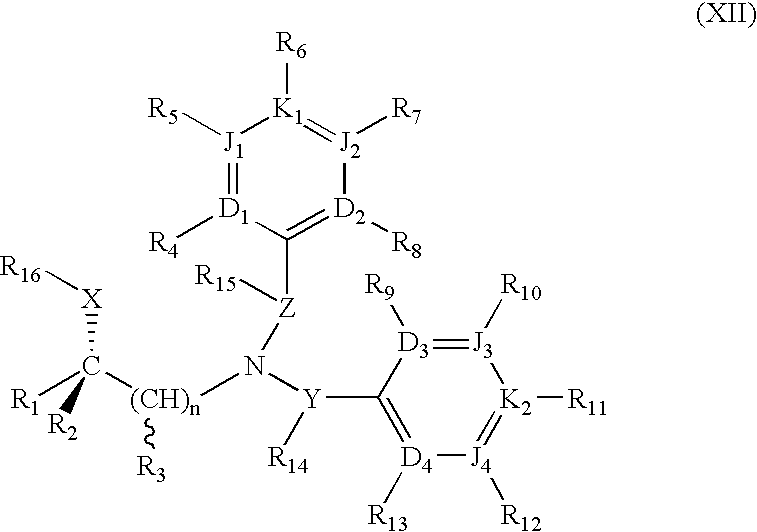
[J1]1([R5])=[D1]([R4])C([Z](N([Y](C2=[D4]([R13])[J4]([R12])=[K2]([R11])[J3]([R10])=[D3]2[R9])[R14])[(CH)n]([R3])C([R1])([R2])[X][R16])[R15])=[D2]([R8])[J2]([R7])=[K1]1[R6]
